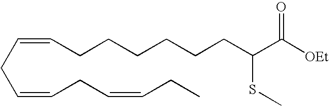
C(=CCC=CCC)CC=CCCCCCCC(C([OEt])=O)SC
